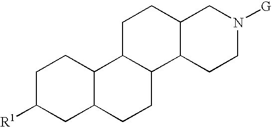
C1C([R1])CC2C(C1)C1C(CC2)C2C(CC1)CN([G])CC2
